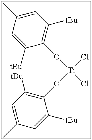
C1(C)=CC([tBu])=C(O[Ti](Cl)(Cl)OC2=C([tBu])C=C(C)C=C2[tBu])C([tBu])=C1
